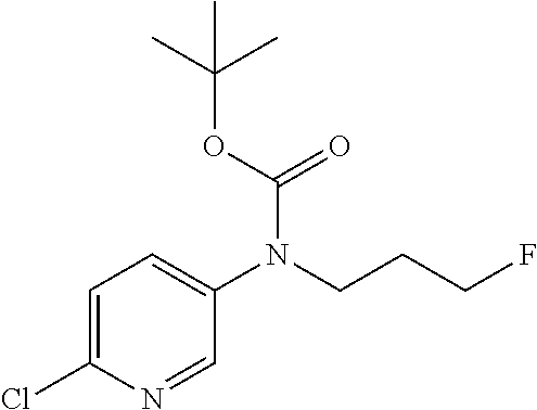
C1=C(Cl)N=CC(N(CCCF)C(OC(C)(C)C)=O)=C1
